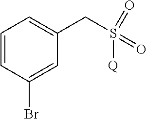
C1=CC(Br)=CC(CS(=O)(=O)[Q])=C1
